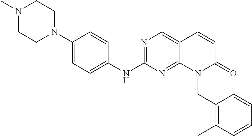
N1(C)CCN(C2=CC=C(NC3=NC=C4C(=N3)N(CC3=C(C)C=CC=C3)C(=O)C=C4)C=C2)CC1
